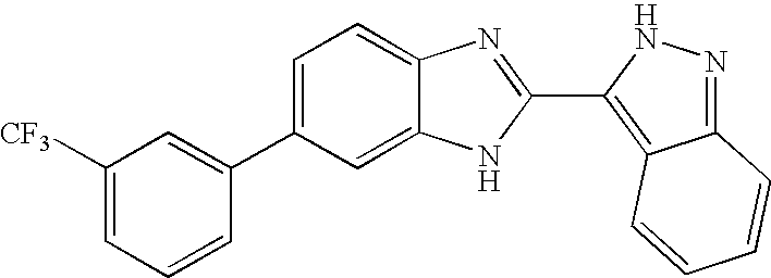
C1=C(C2=CC([CF3])=CC=C2)C=C2C(=C1)N=C(C1=C3C(=NN1)C=CC=C3)N2
